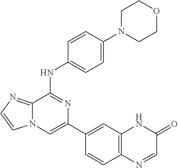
C1(C2=CC3=C(C=C2)N=CC(=O)N3)=CN2C(=NC=C2)C(NC2=CC=C(N3CCOCC3)C=C2)=N1
